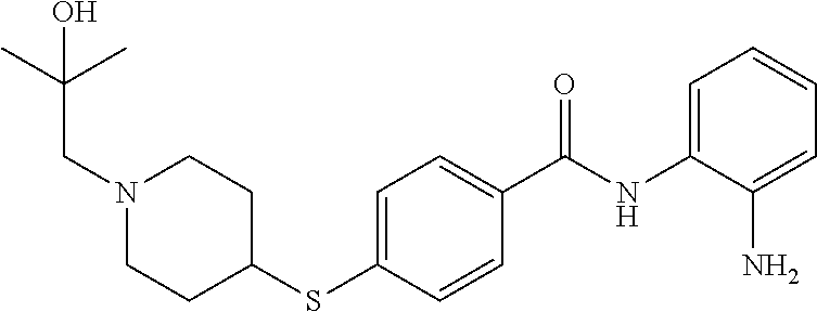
C1=C(NC(C2=CC=C(SC3CCN(CC(C)(C)O)CC3)C=C2)=O)C(N)=CC=C1
